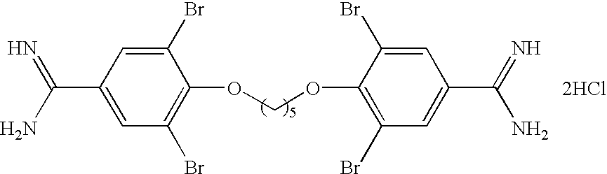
C1(Br)=CC(C(N)=N)=CC(Br)=C1OCOC1=C(Br)C=C(C(N)=N)C=C1Br.[2HCl]
